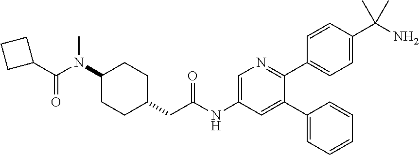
C1=CC(C(N)(C)C)=CC=C1C1=NC=C(NC(CC2CCC(N(C(C3CCC3)=O)C)CC2)=O)C=C1C1=CC=CC=C1
